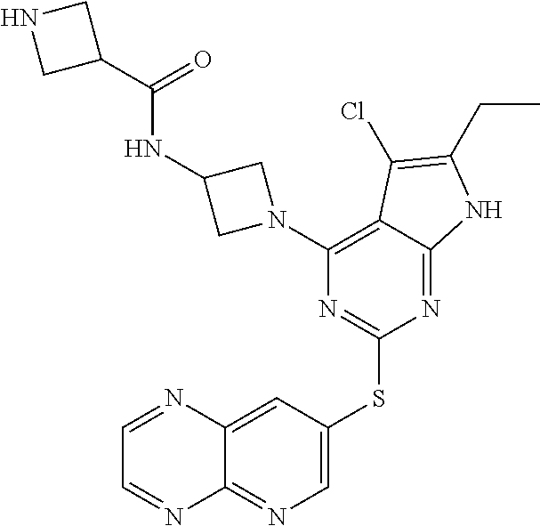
C1(N2CC(NC(C3CNC3)=O)C2)=C2C(=NC(SC3=CN=C4C(=C3)N=CC=N4)=N1)NC(CC)=C2Cl
